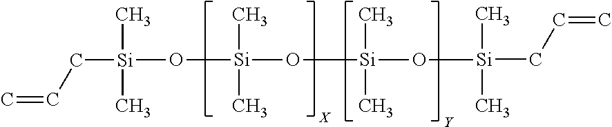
[Si](CC=C)(O[Si](O[Si](O[Si](CC=C)(C)C)(C)C)(C)C)(C)C
